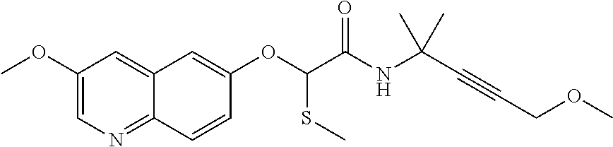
C1(OC)=CN=C2C(=C1)C=C(OC(C(NC(C#CCOC)(C)C)=O)SC)C=C2
